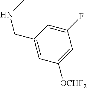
C1=C([OCHF2])C=C(CNC)C=C1F
